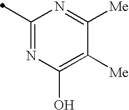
C1(C)=NC(O)=C([Me])C([Me])=N1
